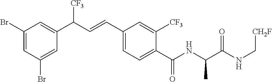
C1(Br)=CC(Br)=CC(C(C=CC2=CC=C(C(NC(C(NC[CH2F])=O)C)=O)C([CF3])=C2)[CF3])=C1
